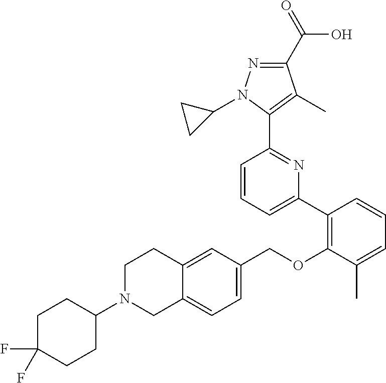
C1(C2=C(OCC3=CC=C4C(=C3)CCN(C3CCC(F)(F)CC3)C4)C(C)=CC=C2)=CC=CC(C2=C(C)C(C(=O)O)=NN2C2CC2)=N1
